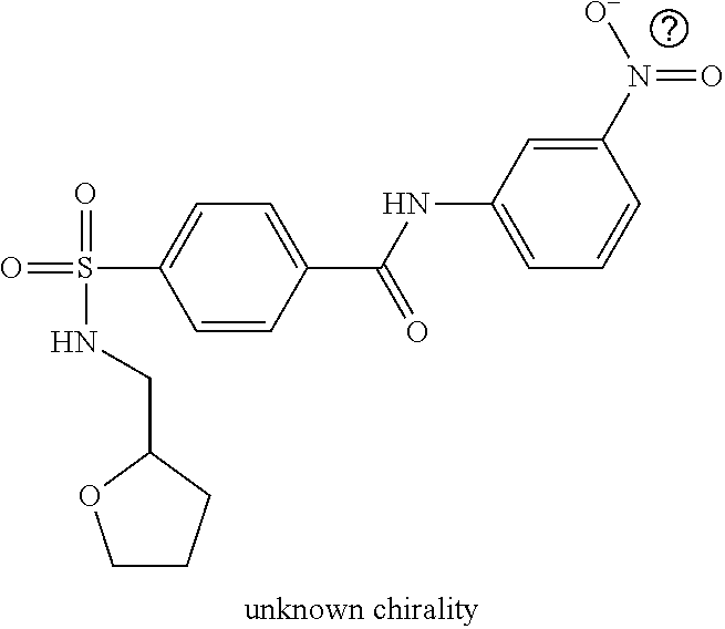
C1=C(S(NCC2OCCC2)(=O)=O)C=CC(C(NC2=CC=CC(N([O-])=O)=C2)=O)=C1
